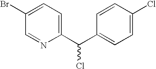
C1(Br)=CC=C(C(C2=CC=C(Cl)C=C2)Cl)N=C1
